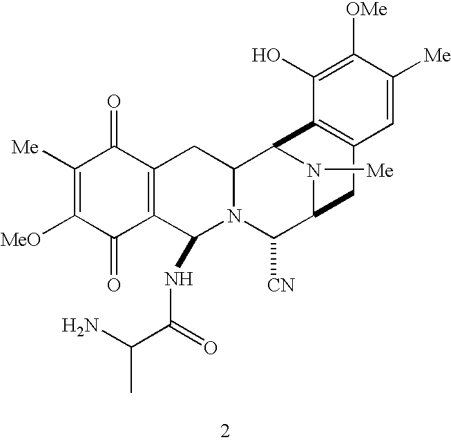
C1([Me])=C([MeO])C(=O)C2=C(C1=O)CC1N(C2NC(C(N)C)=O)C([CN])C2N([Me])C1C1=C(C2)C=C([Me])C([OMe])=C1O
